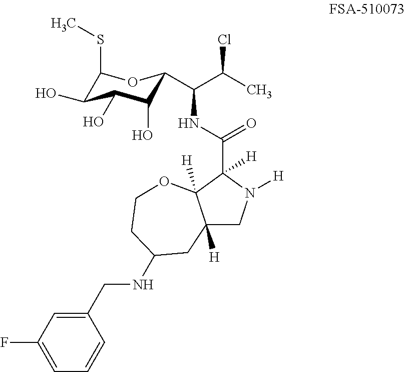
C1(SC)C(O)C(O)C(O)C(C(C(Cl)C)NC(=O)C2([H])N([H])CC3([H])C2([H])OCCC(NCC2=CC(F)=CC=C2)C3)O1
